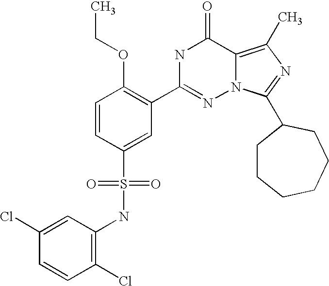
C1(NS(C2=CC(C3=NN4C(=C(C)N=C4C4CCCCCC4)C(=O)N3)=C(OCC)C=C2)(=O)=O)=C(Cl)C=CC(Cl)=C1
